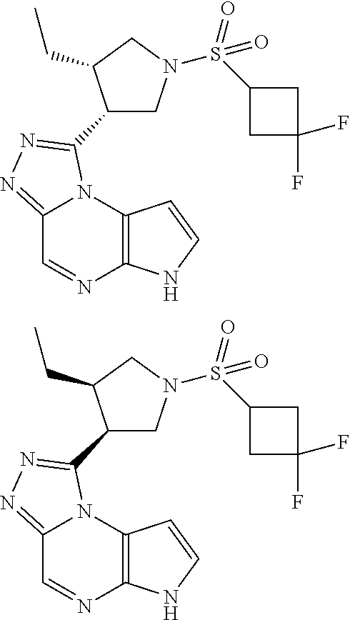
C12=C(N3C(=NN=C3C3CN(S(C4CC(F)(F)C4)(=O)=O)CC3CC)C=N1)C=CN2.C12=C(N3C(=NN=C3C3CN(S(C4CC(F)(F)C4)(=O)=O)CC3CC)C=N1)C=CN2
